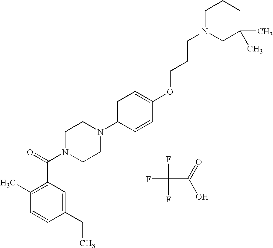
C1=CC(CC)=CC(C(N2CCN(C3=CC=C(OCCCN4CC(C)(C)CCC4)C=C3)CC2)=O)=C1C.FC(F)(C(O)=O)F
